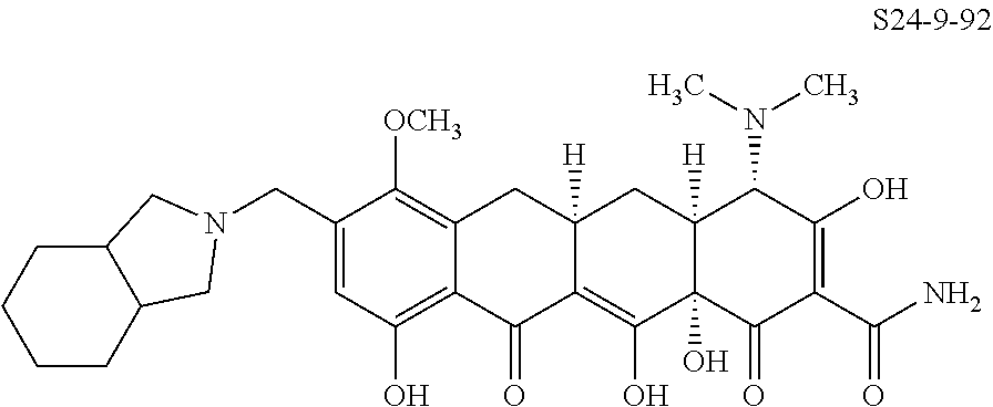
C1=C(CN2CC3CCCCC3C2)C([OCH3])=C2C(=C1O)C(=O)C1=C(O)C3(O)C([H])(CC1([H])C2)C(N(C)C)C(O)=C(C(N)=O)C3=O
